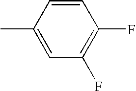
C1=CC(C)=CC(F)=C1F
